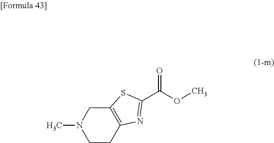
C12=C(CCN(C)C1)N=C(C(OC)=O)S2
